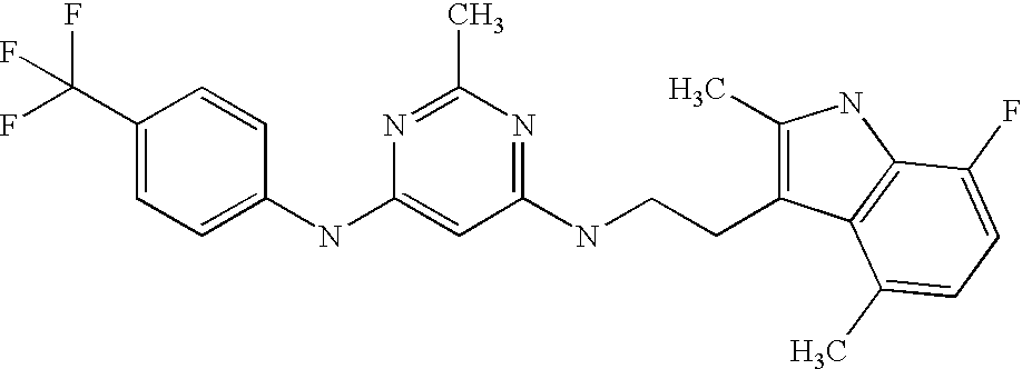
C1(C(F)(F)F)=CC=C(NC2=CC(NCCC3=C(C)NC4=C3C(C)=CC=C4F)=NC(C)=N2)C=C1
